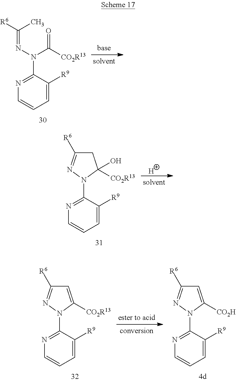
N1=C(N(N=C([R6])C)C([CO2R13])=O)C([R9])=CC=C1.N1=C(N2N=C([R6])CC2(O)[CO2R13])C([R9])=CC=C1.[H].N1=C(N2N=C([R6])C=C2[CO2R13])C([R9])=CC=C1.N1=C(N2N=C([R6])C=C2[CO2H])C([R9])=CC=C1
